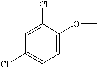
C1=C(Cl)C=C(Cl)C(OC)=C1
